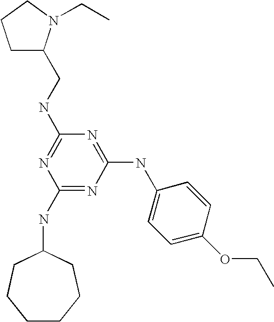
C(NC1=NC(NC2CCCCCC2)=NC(NC2=CC=C(OCC)C=C2)=N1)C1CCCN1CC
